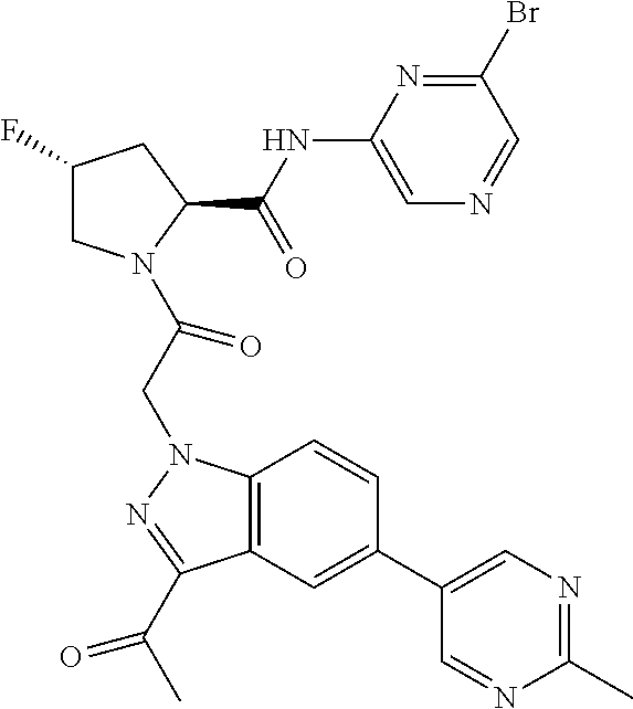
C1(F)CN(C(CN2C3=C(C(C(C)=O)=N2)C=C(C2=CN=C(C)N=C2)C=C3)=O)C(C(NC2=CN=CC(Br)=N2)=O)C1
